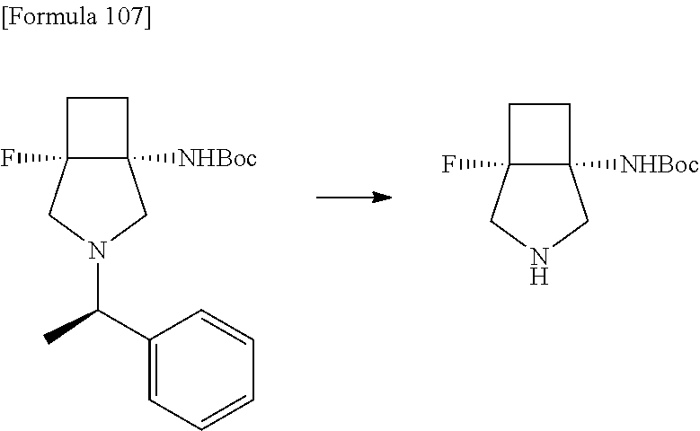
C12([NHBoc])C(F)(CN(C(C3=CC=CC=C3)C)C1)CC2.C12([NHBoc])C(F)(CNC1)CC2
